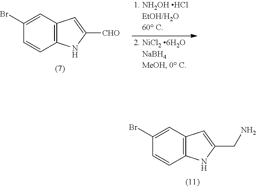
C12=C(C=C(Br)C=C1)C=C(CN)N2.C12=C(C=C(Br)C=C1)C=C([CHO])N2
